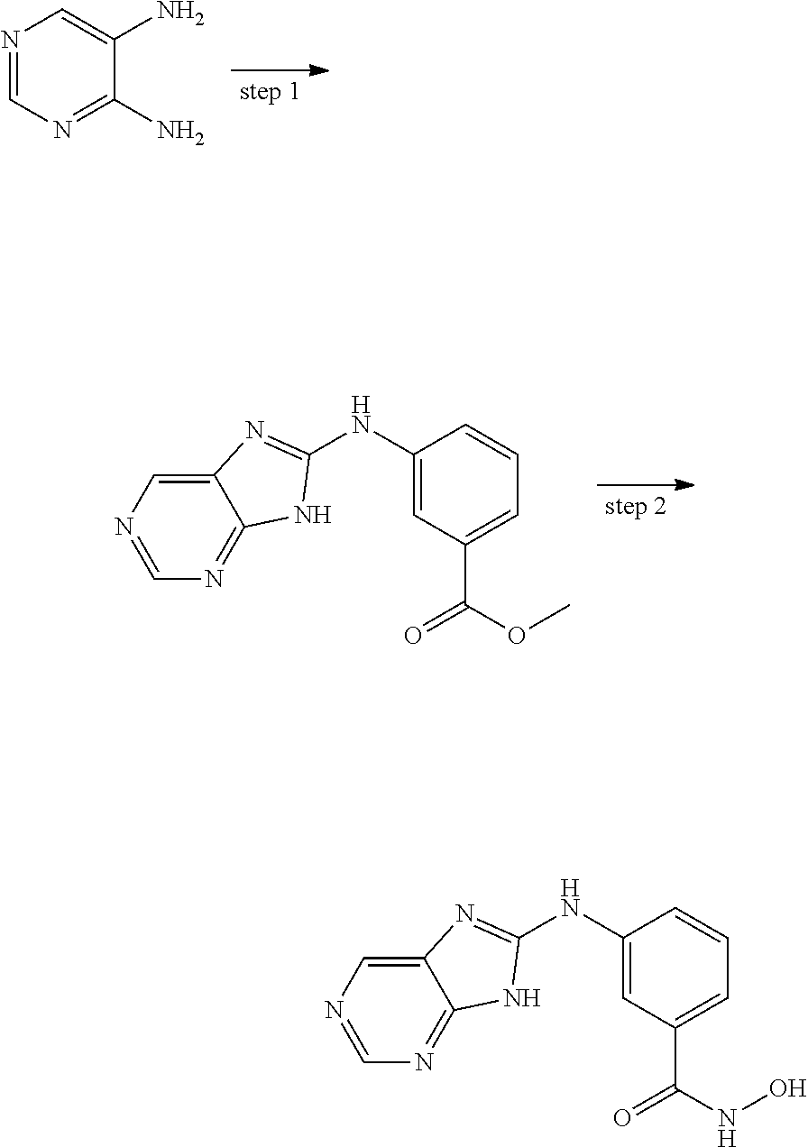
N1=CN=C(N)C(N)=C1.C1=NC=C2C(=N1)NC(NC1=CC(C(OC)=O)=CC=C1)=N2.C1=NC=C2C(=N1)NC(NC1=CC(C(NO)=O)=CC=C1)=N2
